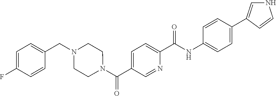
C1(C2=CNC=C2)=CC=C(NC(C2=CC=C(C(N3CCN(CC4=CC=C(F)C=C4)CC3)=O)C=N2)=O)C=C1
